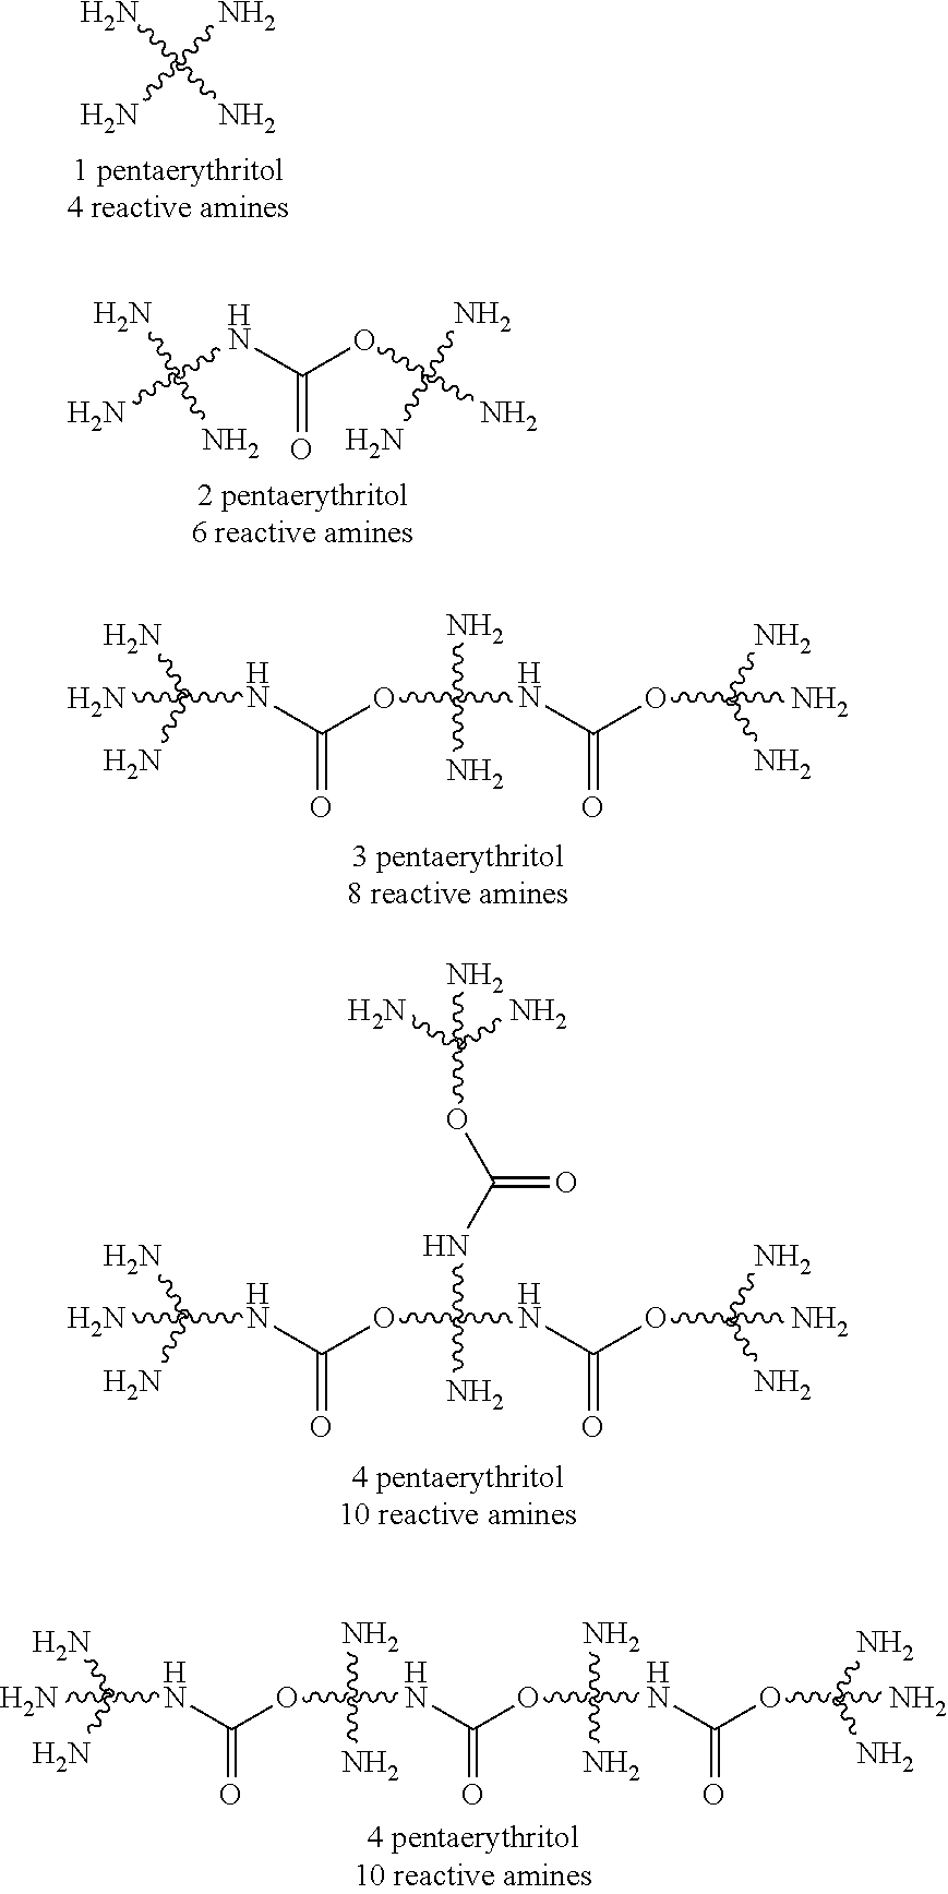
NC(N)(N)N.C(NC(OC(N)(N)N)=O)(N)(N)N.C(OC(NC(OC(N)(N)N)=O)(N)N)(NC(N)(N)N)=O.C(OC(NC(OC(N)(N)N)=O)(NC(OC(N)(N)N)=O)N)(NC(N)(N)N)=O.C(OC(NC(OC(NC(OC(N)(N)N)=O)(N)N)=O)(N)N)(NC(N)(N)N)=O
